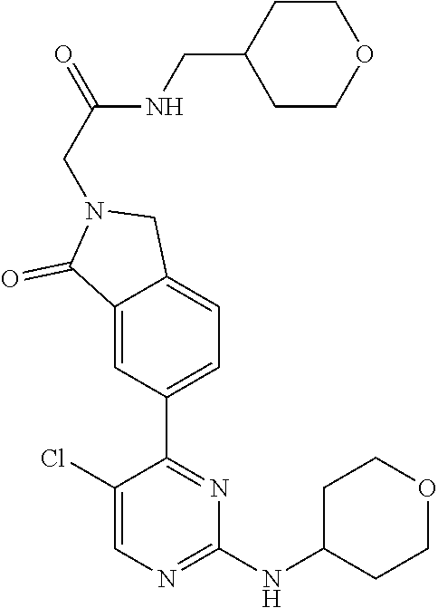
C1(Cl)=CN=C(NC2CCOCC2)N=C1C1=CC=C2C(=C1)C(=O)N(CC(NCC1CCOCC1)=O)C2
